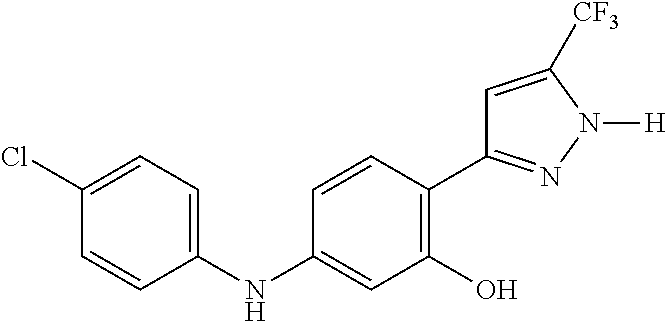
C1(NC2=CC=C(Cl)C=C2)=CC(O)=C(C2=NN([H])C([CF3])=C2)C=C1
